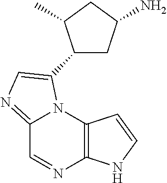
C12=NC=C(C3CC(N)CC3C)N1C1=C(N=C2)NC=C1
